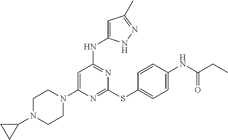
N1=C(SC2=CC=C(NC(CC)=O)C=C2)N=C(NC2=CC(C)=NN2)C=C1N1CCN(C2CC2)CC1
